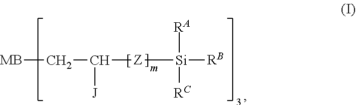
[MB]CC([J])[Z][Si]([RA])([RB])[RC]
